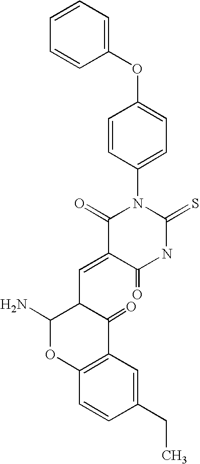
C1=CC=CC(OC2=CC=C(N3C(=O)C(=CC4C(N)OC5=C(C4=O)C=C(CC)C=C5)C(=O)NC3=S)C=C2)=C1
